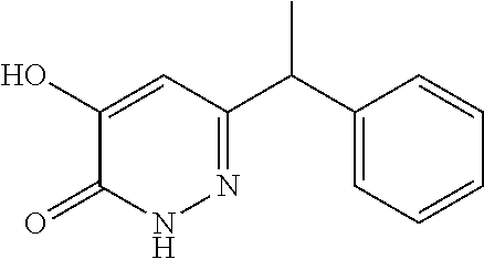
C1(C(C2=NNC(=O)C(O)=C2)C)=CC=CC=C1
